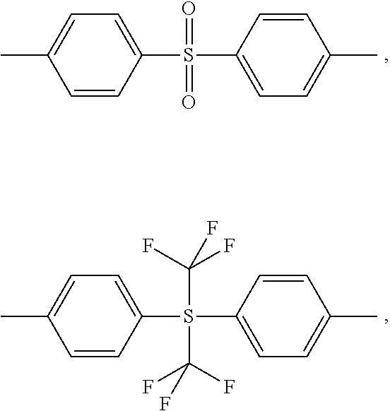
C1(S(=O)(=O)C2=CC=C(C)C=C2)=CC=C(C)C=C1.C1(S(C(F)(F)F)(C(F)(F)F)C2=CC=C(C)C=C2)=CC=C(C)C=C1
